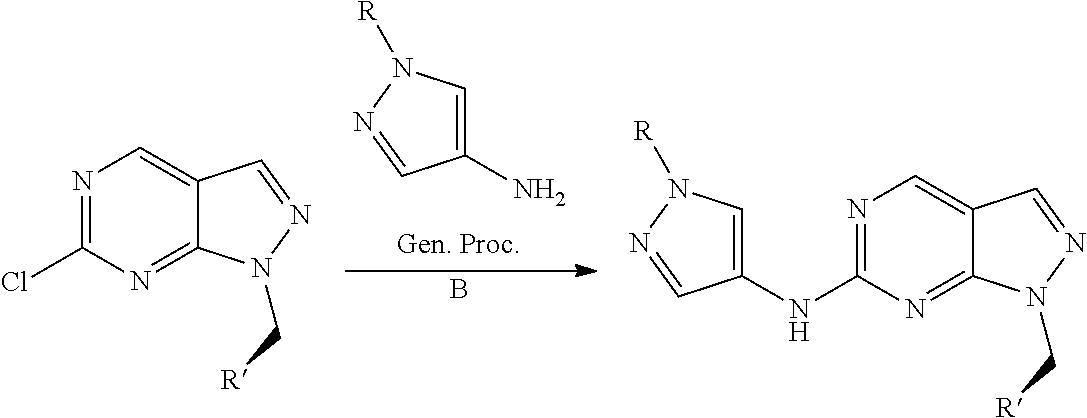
C1(N)=CN([R])N=C1.B.N1=C(Cl)N=C2C(=C1)C=NN2C[R].N1=C(NC2=CN([R])N=C2)N=C2C(=C1)C=NN2C[R]
